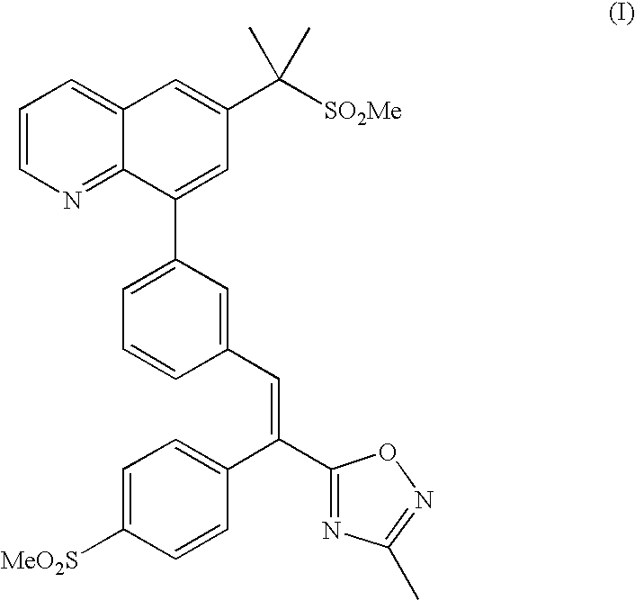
C1=CN=C2C(=C1)C=C(C([SO2Me])(C)C)C=C2C1=CC=CC(C=C(C2=CC=C([MeO2S])C=C2)C2=NC(C)=NO2)=C1
